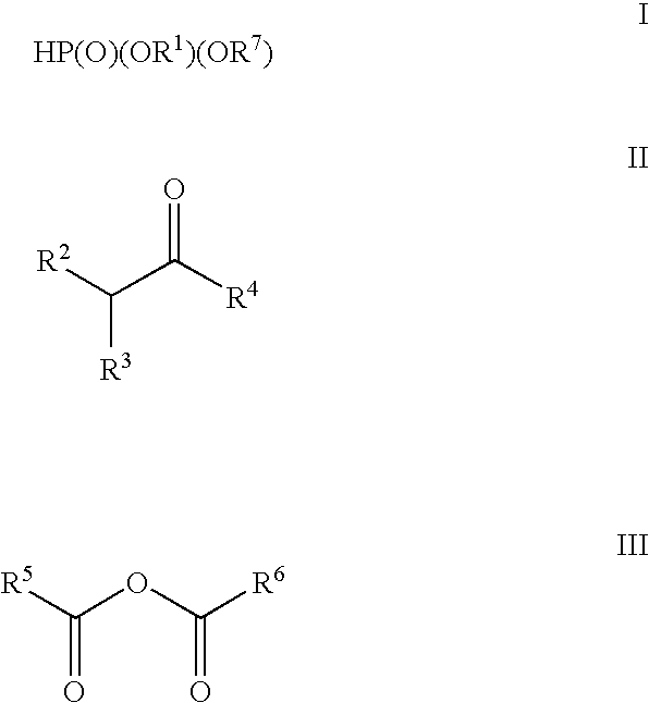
[R2]C(C([R4])=O)[R3].[R5]C(OC([R6])=O)=O
